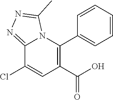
C12=NN=C(C)N1C(C1=CC=CC=C1)=C(C(=O)O)C=C2Cl
